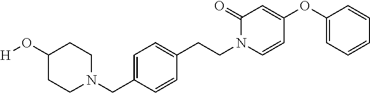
N1(CC2=CC=C(CCN3C=CC(OC4=CC=CC=C4)=CC3=O)C=C2)CCC(O[H])CC1
